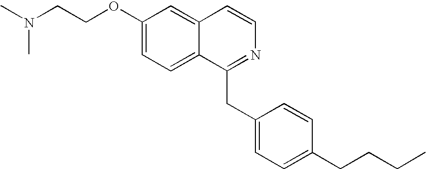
CN(C)CCOC1=CC=C2C(=C1)C=CN=C2CC1=CC=C(CCCC)C=C1
